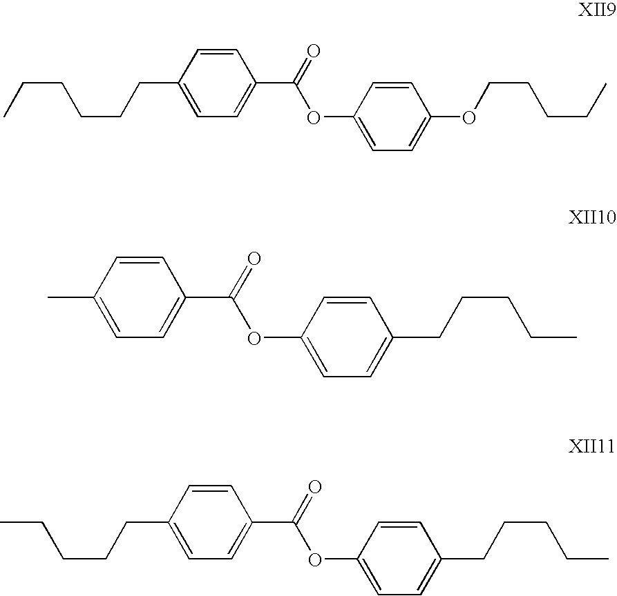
C1=C(CCCCCC)C=CC(C(=O)OC2=CC=C(OCCCCC)C=C2)=C1.C1=C(C)C=CC(C(=O)OC2=CC=C(CCCCC)C=C2)=C1.C1=C(CCCCC)C=CC(C(=O)OC2=CC=C(CCCCC)C=C2)=C1
